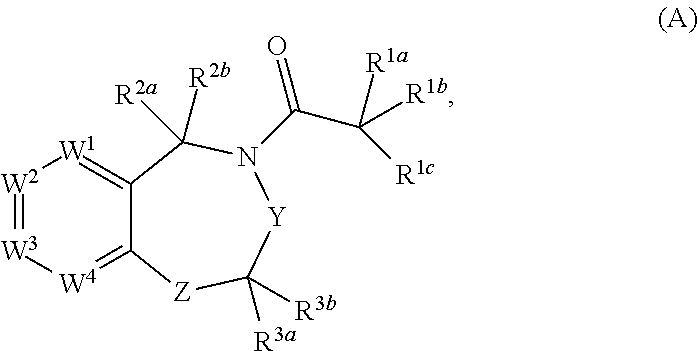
[W2]1=[W3][W4]=C2C(=[W1]1)C([R2a])([R2b])N(C(C([R1b])([R1c])[R1a])=O)[Y]C([R3a])([R3b])[Z]2
